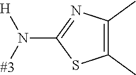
C1(N([#3])[H])=NC(C)=C(C)S1
